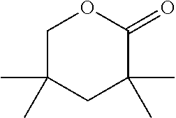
C1(C)(C)C(=O)OCC(C)(C)C1
